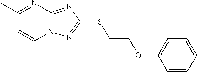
N12C(=NC(SCCOC3=CC=CC=C3)=N1)N=C(C)C=C2C
